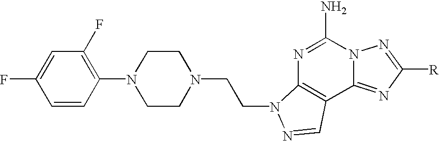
C1=CC(N2CCN(CCN3C4=C(C5=NC([R])=NN5C(N)=N4)C=N3)CC2)=C(F)C=C1F
